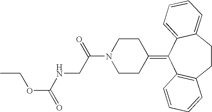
CCOC(=O)NCC(N1CCC(=C2C3=C(CCC4=CC=CC=C24)C=CC=C3)CC1)=O
